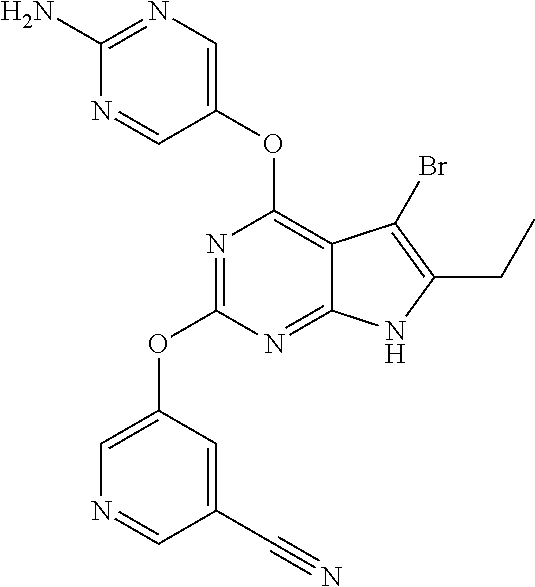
C12=NC(OC3=CN=CC(C#N)=C3)=NC(OC3=CN=C(N)N=C3)=C1C(Br)=C(CC)N2
